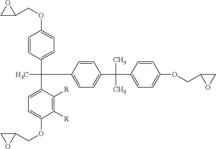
C1=CC(C(C2=CC=C(OCC3CO3)C([R])=C2[R])(C2=CC=C(C(C)(C)C3=CC=C(OCC4CO4)C=C3)C=C2)C)=CC=C1OCC1CO1
